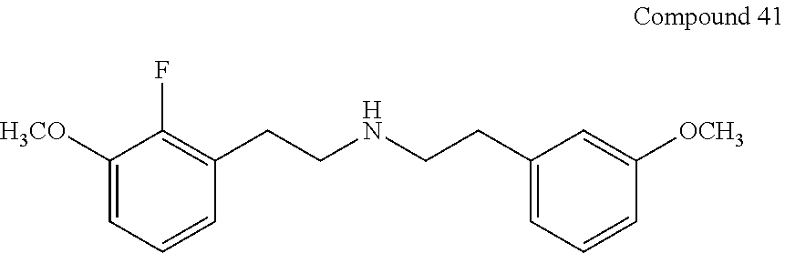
C1([H3CO])=CC=CC(CCNCCC2=CC=CC([OCH3])=C2)=C1F
